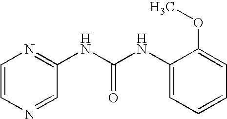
C1=CN=CC(NC(NC2=CC=CC=C2OC)=O)=N1
